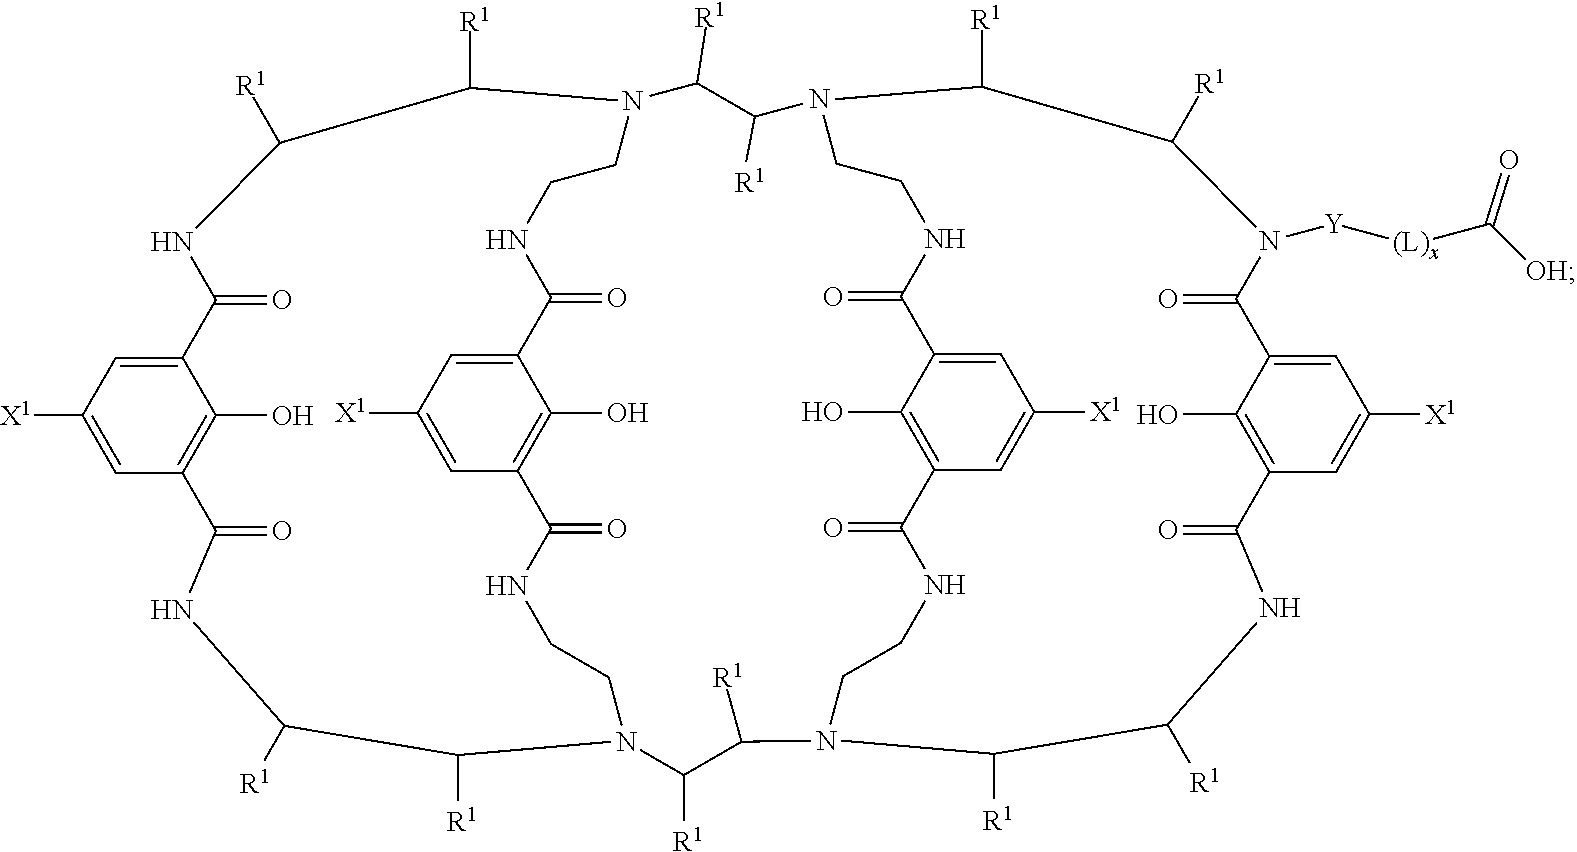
C1=C([X1])C=C2C(O)=C1C(=O)NC([R1])C([R1])N1CCNC(=O)C3=C(O)C(=CC([X1])=C3)C(=O)NCCN(C([R1])C([R1])NC2=O)C([R1])C([R1])N2C([R1])C([R1])N([Y][(L)x]C([OH])=O)C(=O)C3=CC([X1])=CC(=C3O)C(=O)NC([R1])C([R1])N(CCNC(=O)C3=C(O)C(=CC([X1])=C3)C(=O)NCC2)C([R1])C1[R1]
